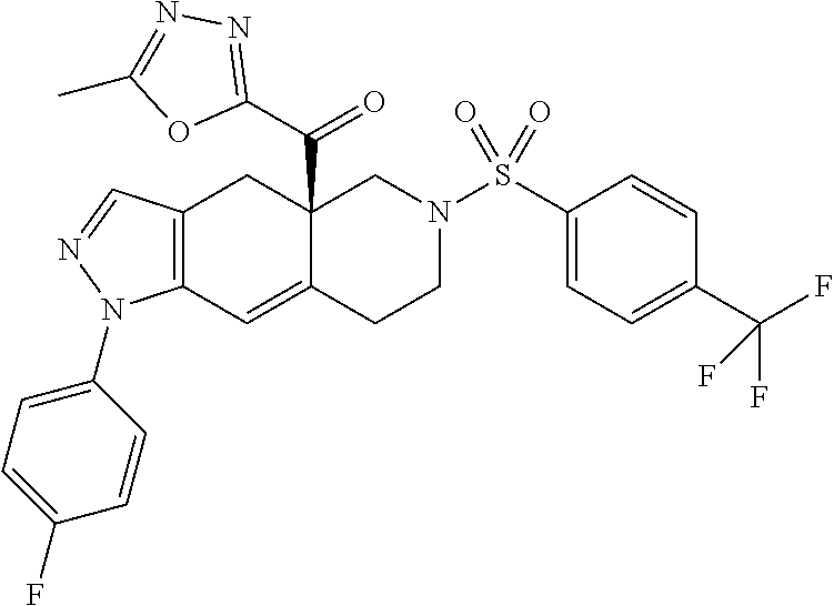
C12=C(C=C3C(C(C4=NN=C(C)O4)=O)(C1)CN(S(C1=CC=C(C(F)(F)F)C=C1)(=O)=O)CC3)N(C1=CC=C(F)C=C1)N=C2
